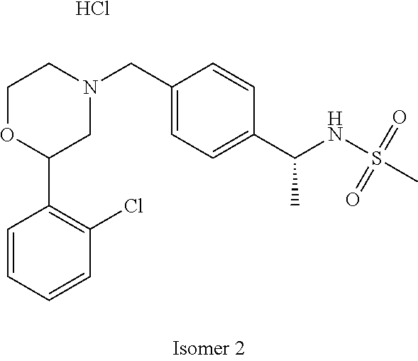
Cl.C1OC(C2=C(Cl)C=CC=C2)CN(CC2=CC=C(C(NS(C)(=O)=O)C)C=C2)C1
